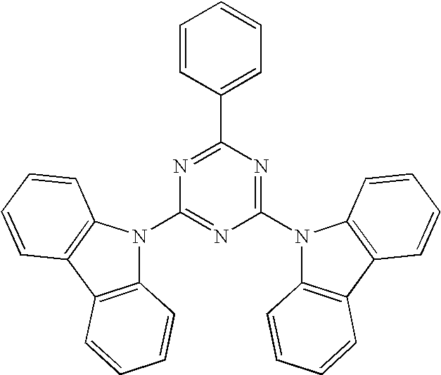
C1(N2C3=C(C4=C2C=CC=C4)C=CC=C3)=NC(N2C3=C(C4=C2C=CC=C4)C=CC=C3)=NC(C2=CC=CC=C2)=N1
